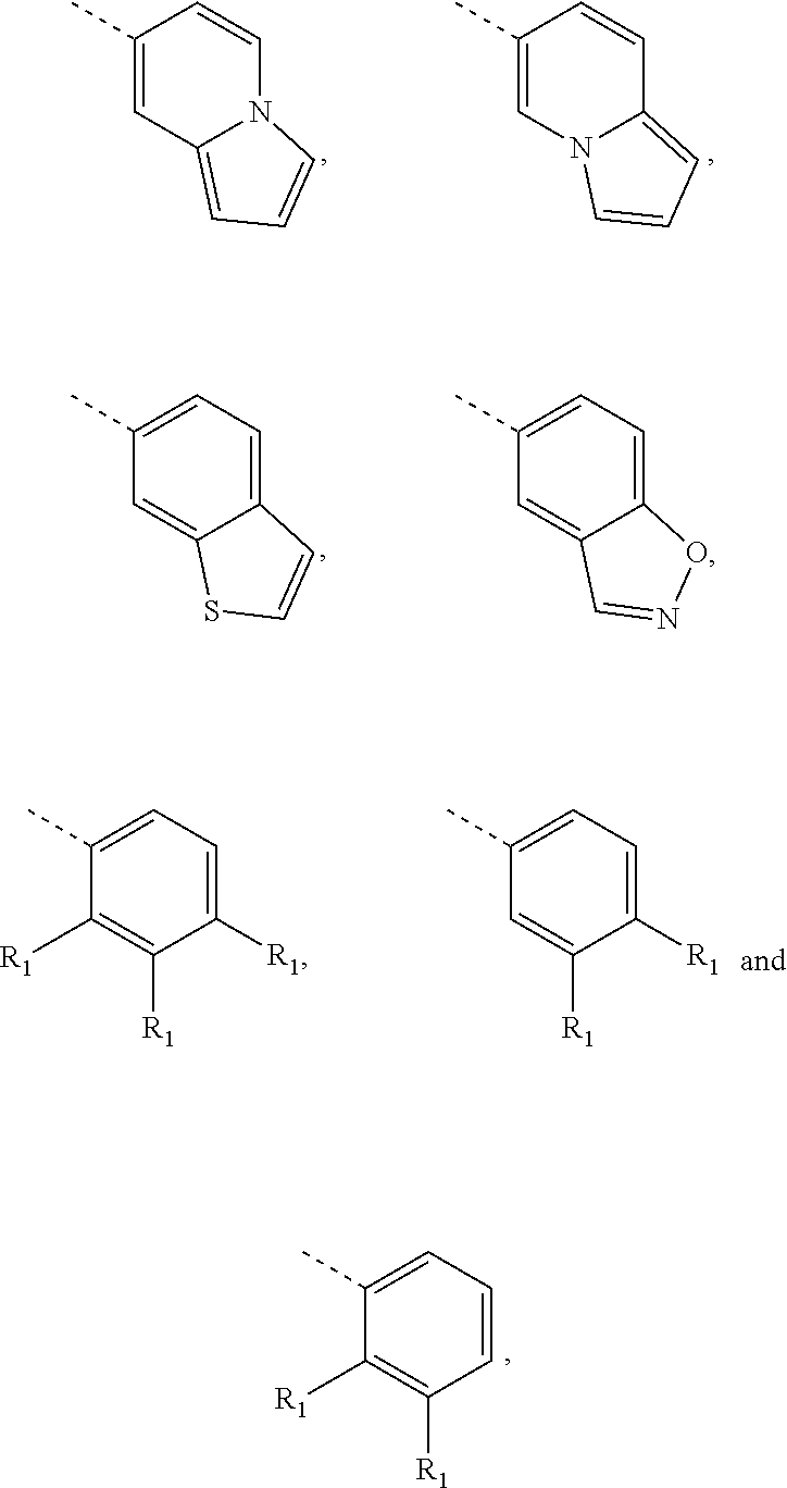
C1(C)=CC2=CC=CN2C=C1.C1(C)=CN2C(=CC=C2)C=C1.C1(C)=CC=C2C(=C1)SC=C2.C1(C)=CC=C2C(=C1)C=NO2.C1(C)=CC=C([R1])C([R1])=C1[R1].C1(C)=CC=C([R1])C([R1])=C1.C1(C)=CC=CC([R1])=C1[R1]
